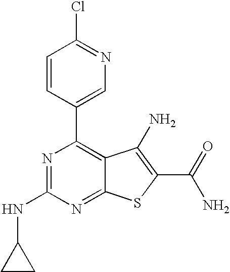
N1=C(NC2CC2)N=C2C(=C1C1=CN=C(Cl)C=C1)C(N)=C(C(N)=O)S2
